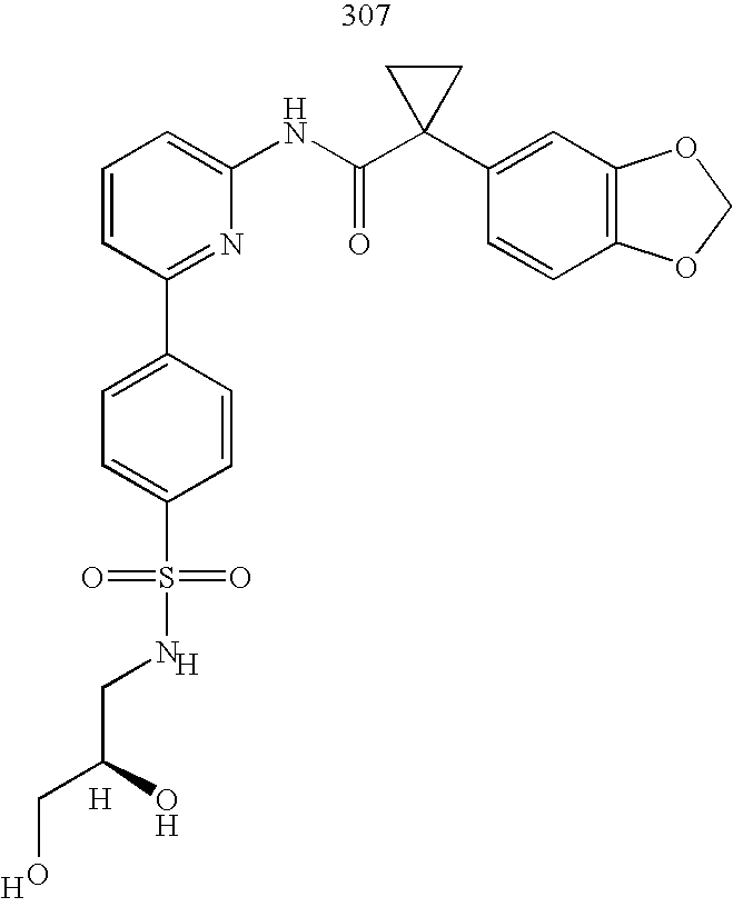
C1=CC=C(NC(C2(C3=CC4=C(C=C3)OCO4)CC2)=O)N=C1C1=CC=C(S(=O)(=O)NCC(O)CO)C=C1.[H].[H].[H]
